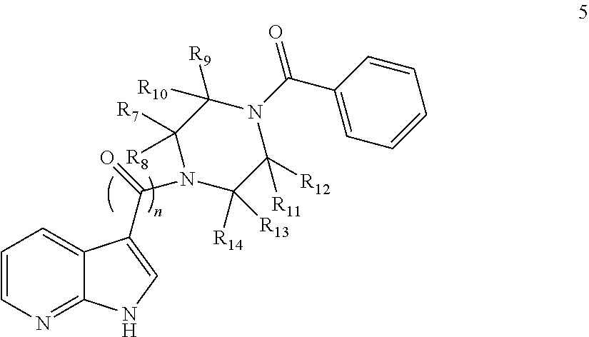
C1=CN=C2C(=C1)C(C(N1C([R7])([R8])C([R9])([R10])N(C(C3=CC=CC=C3)=O)C([R11])([R12])C1([R13])[R14])=O)=CN2
